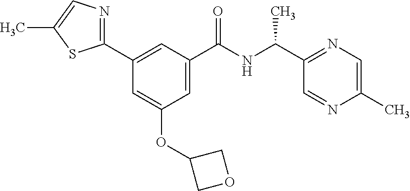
C1(C2=NC=C(C)S2)=CC(C(NC(C2=NC=C(C)N=C2)C)=O)=CC(OC2COC2)=C1
